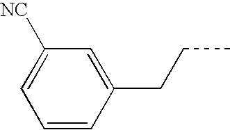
C1=CC(CCC)=CC([NC])=C1
